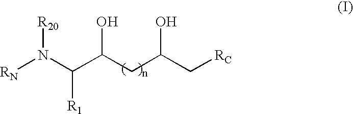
[RN]N(C(C(CC(C[RC])O)O)[R1])[R20]
